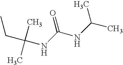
CCC(C)(C)NC(NC(C)C)=O
